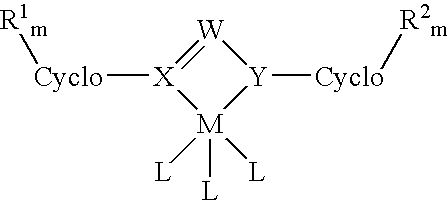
[R1m][Cyclo][X]1=[W][Y]([Cyclo][R2m])[M]1([L])([L])[L]
